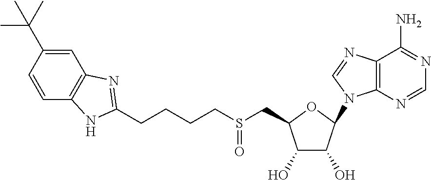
S(CCCCC1=NC2=C(C=CC(C(C)(C)C)=C2)N1)(CC1OC(N2C3=C(C(N)=NC=N3)N=C2)C(O)C1O)=O
